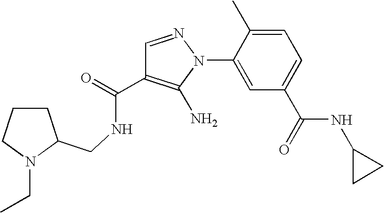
C1(N2C(N)=C(C(=O)NCC3CCCN3CC)C=N2)=CC(C(=O)NC2CC2)=CC=C1C
